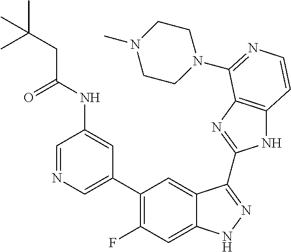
C1=C(C2=C(F)C=C3C(=C2)C(C2=NC4=C(N2)C=CN=C4N2CCN(C)CC2)=NN3)C=C(NC(CC(C)(C)C)=O)C=N1
